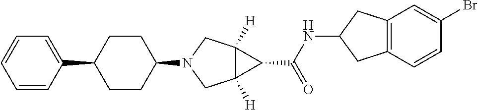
C12([H])C([H])(CN(C3CCC(C4=CC=CC=C4)CC3)C1)C2C(=O)NC1CC2=C(C=CC(Br)=C2)C1
